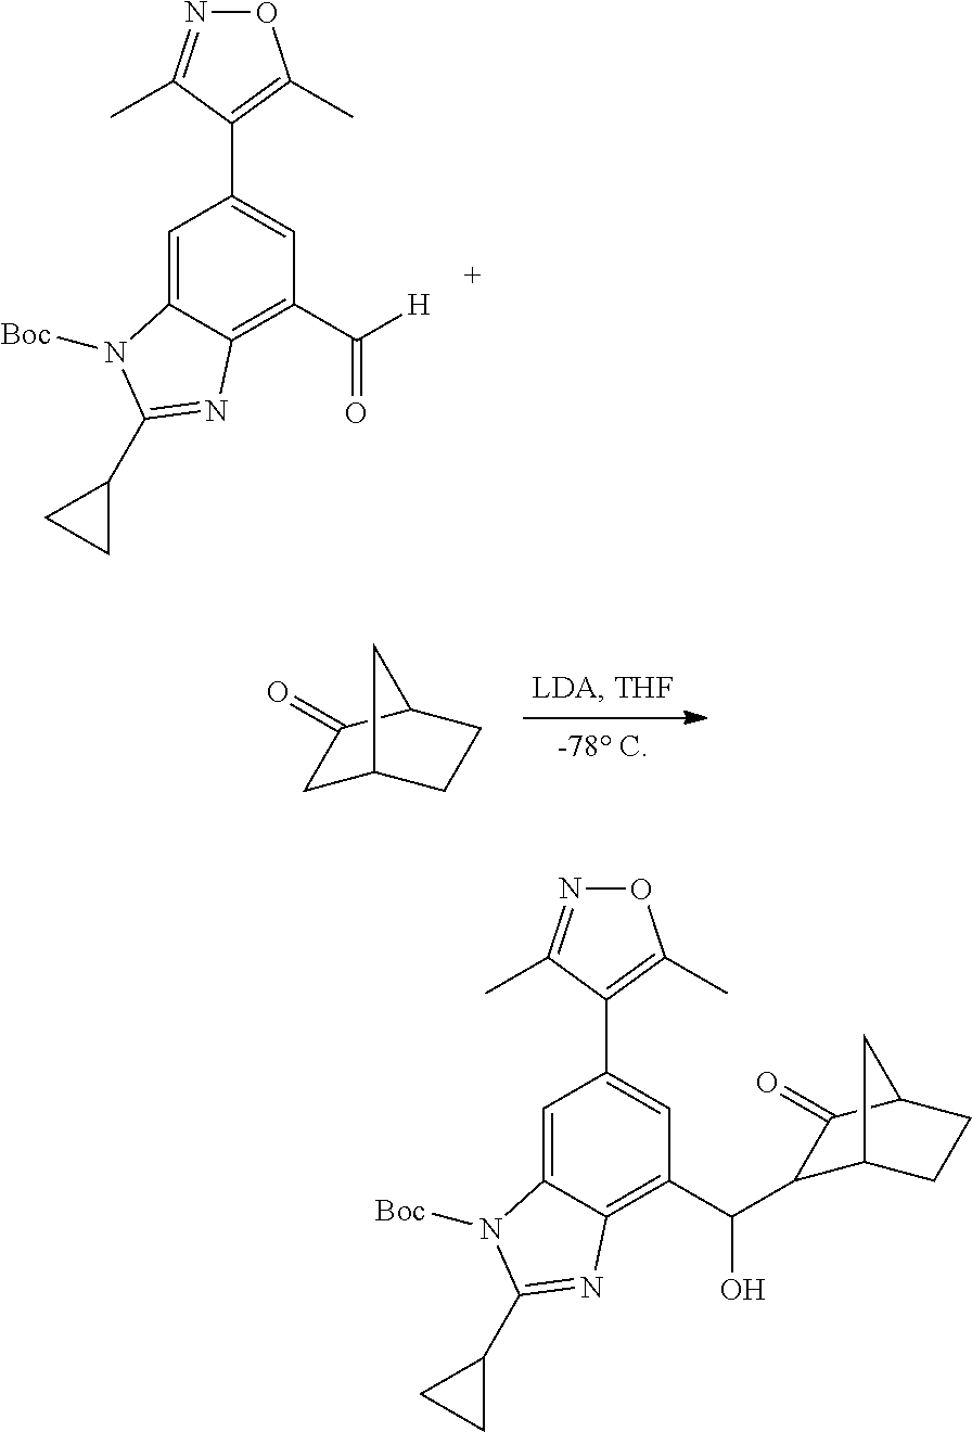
C1C2CCC(C1=O)C2.C12=CC(C3=C(C)ON=C3C)=CC(C(=O)[H])=C1N=C(C1CC1)N2[Boc].C12=CC(C3=C(C)ON=C3C)=CC(C(O)C3C4CCC(C3=O)C4)=C1N=C(C1CC1)N2[Boc]
